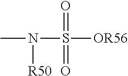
O=S(N(C)[R50])([OR56])=O
